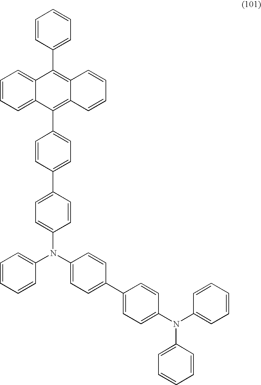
C1=CC=CC(N(C2=CC=C(C3=CC=C(N(C4=CC=CC=C4)C4=CC=CC=C4)C=C3)C=C2)C2=CC=C(C3=CC=C(C4=C5C(=C(C6=CC=CC=C6)C6=CC=CC=C46)C=CC=C5)C=C3)C=C2)=C1
